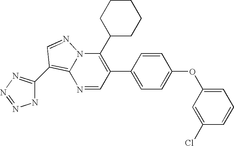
N1=CC(C2=CC=C(OC3=CC=CC(Cl)=C3)C=C2)=C(C2CCCCC2)N2C1=C(C1=NN=NN1)C=N2
